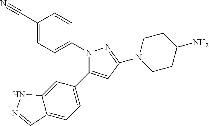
N1(C2=CC=C(C#N)C=C2)C(C2=CC=C3C(=C2)NN=C3)=CC(N2CCC(N)CC2)=N1
